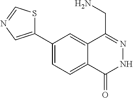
C1(C2=CN=CS2)=CC=C2C(=C1)C(CN)=NNC2=O
